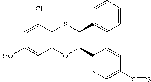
C1=C(Cl)C2=C(C=C1[BnO])OC(C1=CC=C([OTIPS])C=C1)C(C1=CC=CC=C1)S2
